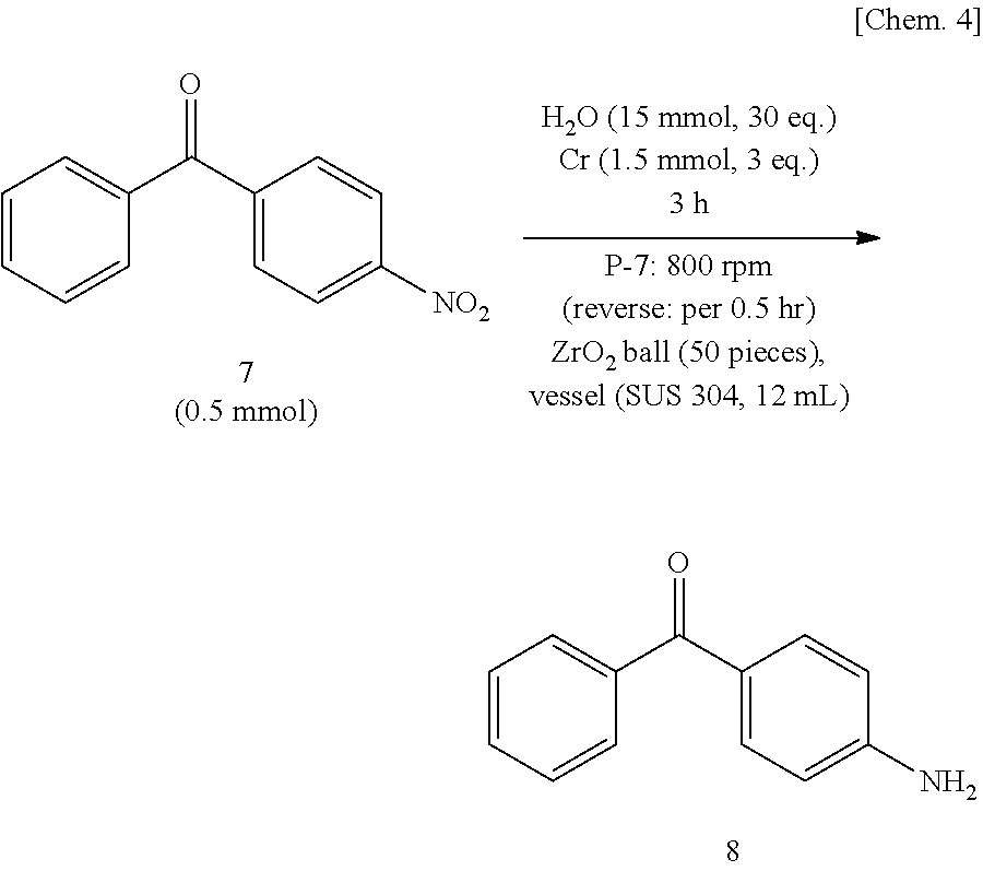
C1=CC=CC(C(C2=CC=C([NO2])C=C2)=O)=C1.C1=CC=CC(C(C2=CC=C(N)C=C2)=O)=C1
